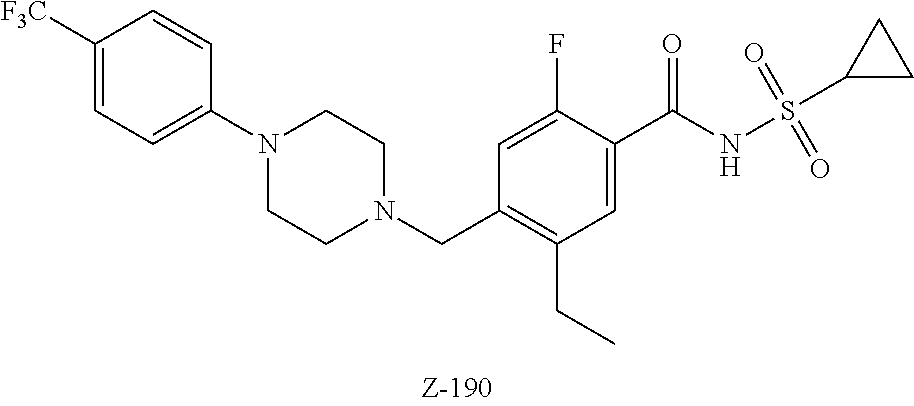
C1([F3C])=CC=C(N2CCN(CC3=C(CC)C=C(C(NS(C4CC4)(=O)=O)=O)C(F)=C3)CC2)C=C1
